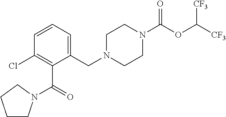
C1=CC=C(CN2CCN(C(OC([CF3])[CF3])=O)CC2)C(C(=O)N2CCCC2)=C1Cl
